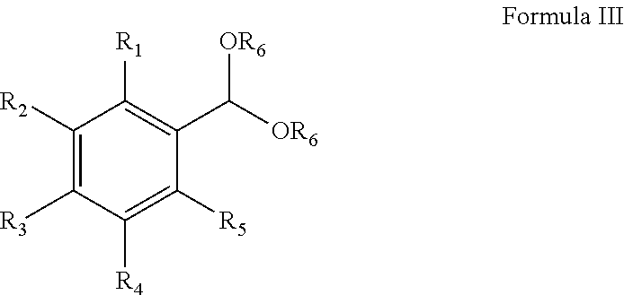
C1([R2])=C([R3])C([R4])=C([R5])C(C([OR6])[OR6])=C1[R1]
